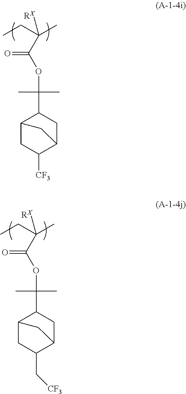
C1(C(OC(C(C)(CC)[RX])=O)(C)C)C2CC([CF3])C(C1)C2.C1(C(OC(C(C)(CC)[RX])=O)(C)C)C2CC(C[CF3])C(C1)C2
